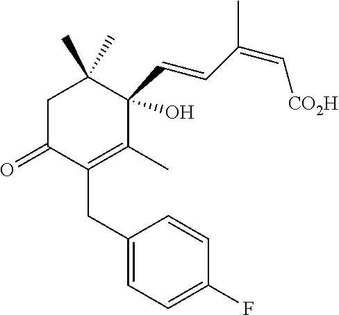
C1(CC2=C(C)C(C=CC(C)=C[CO2H])(O)C(C)(C)CC2=O)=CC=C(F)C=C1
